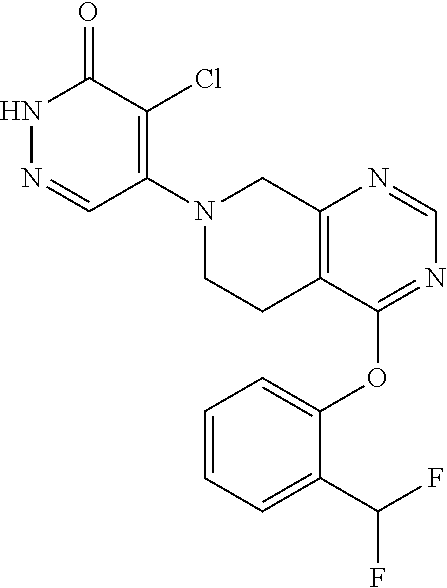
N1=C(OC2=CC=CC=C2C(F)F)C2=C(N=C1)CN(C1=C(Cl)C(=O)NN=C1)CC2
